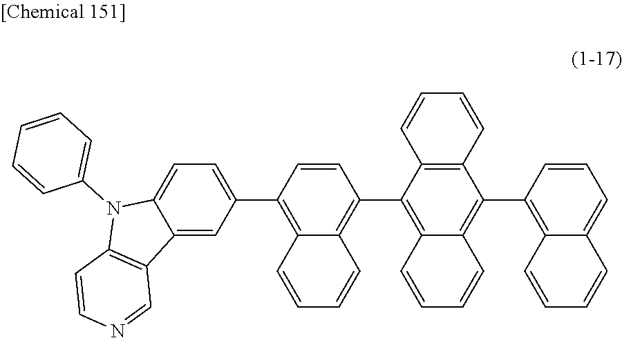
C1(C2=C3C(=C(C4=C5C(=C(C6=C7C(=CC=C6)C=CC=C7)C6=C4C=CC=C6)C=CC=C5)C=C2)C=CC=C3)=CC=C2C(=C1)C1=C(N2C2=CC=CC=C2)C=CN=C1
